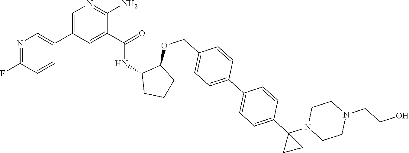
C1=C(C2=CN=C(F)C=C2)C=C(C(=O)NC2CCCC2OCC2=CC=C(C3=CC=C(C4(N5CCN(CCO)CC5)CC4)C=C3)C=C2)C(N)=N1
